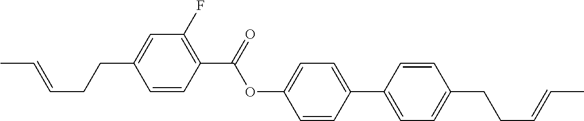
C1=CC(C(OC2=CC=C(C3=CC=C(CCC=CC)C=C3)C=C2)=O)=C(F)C=C1CCC=CC
